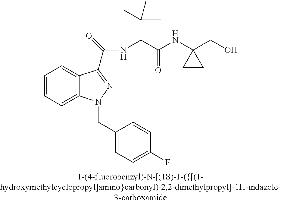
C1=CC=C2C(=C1)C(C(=O)NC(C(NC1(CO)CC1)=O)C(C)(C)C)=NN2CC1=CC=C(F)C=C1
